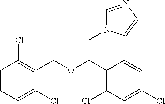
C1=CC=C(Cl)C(COC(C2=C(Cl)C=C(Cl)C=C2)CN2C=NC=C2)=C1Cl
